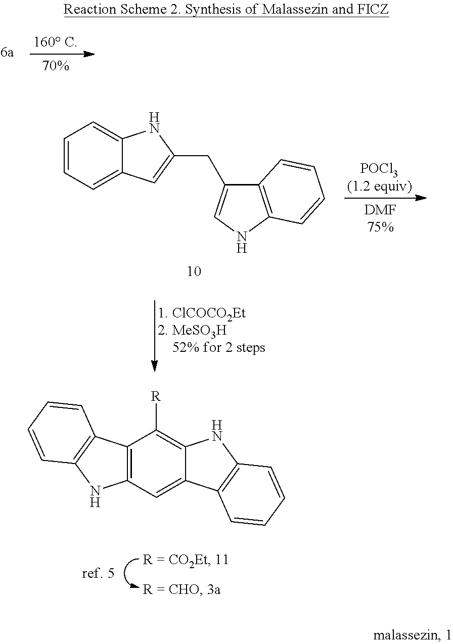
C1=CC=C2C(=C1)NC(CC1=CNC3=C1C=CC=C3)=C2.C12=C(C=C3C(=C1[R])NC1=C3C=CC=C1)NC1=C2C=CC=C1
